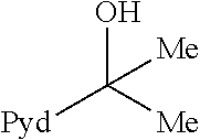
OC([Me])([Pyd])[Me]
